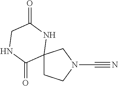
C12(CCN(C#N)C1)NC(=O)CNC2=O
